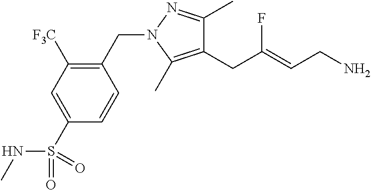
C1(C)=NN(CC2=C([F3C])C=C(S(=O)(NC)=O)C=C2)C(C)=C1CC(=CCN)F
